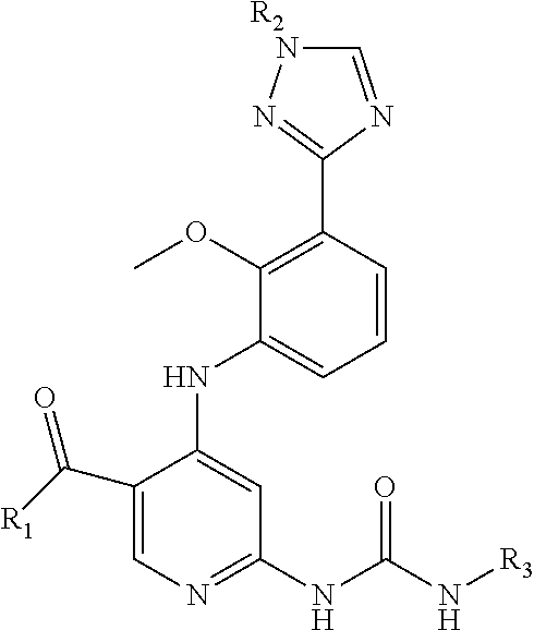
C1(OC)=C(C2=NNC=N2)C=CC=C1NC1=CC(NC(N[R3])=O)=NC=C1C([R1])=O.[R2]
